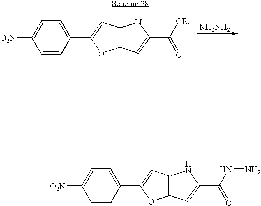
C1=CC(C2=CC3=C(O2)C=C(C([OEt])=O)N3)=CC=C1[O2N].[NH2NH2].C1=CC(C2=CC3=C(O2)C=C(C(NN)=O)N3)=CC=C1[O2N]
